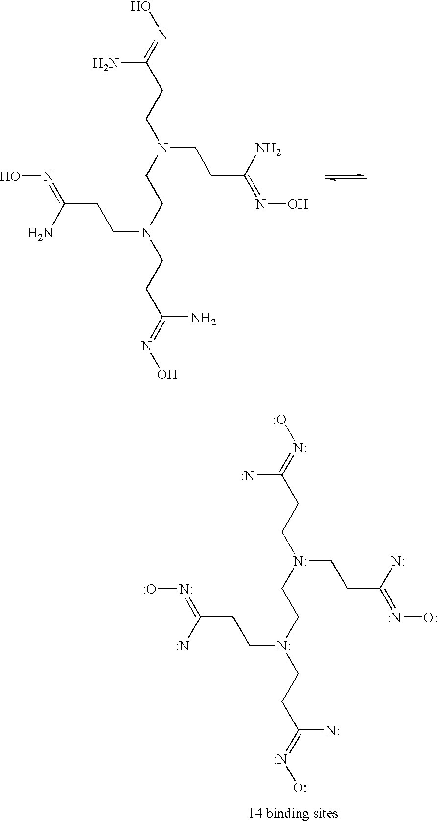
ON=C(CCN(CCN(CCC(=NO)N)CCC(=NO)N)CCC(=NO)N)N.ON=C(CCN(CCN(CCC(=NO)N)CCC(=NO)N)CCC(=NO)N)N
